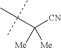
C(C([CN])([Me])[Me])(C)(C)C
